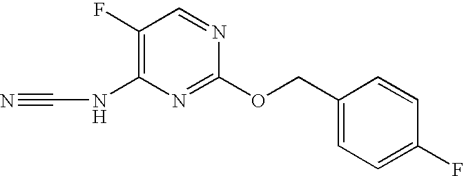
C1(F)=C(NC#N)N=C(OCC2=CC=C(F)C=C2)N=C1
